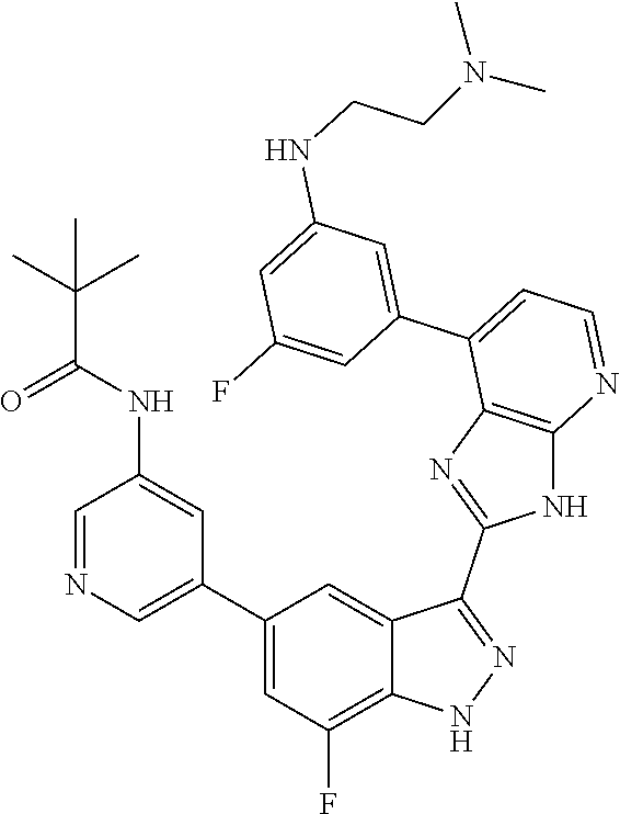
C1=NC=C(C2=CC(F)=C3C(=C2)C(C2=NC4=C(N2)N=CC=C4C2=CC(NCCN(C)C)=CC(F)=C2)=NN3)C=C1NC(C(C)(C)C)=O
